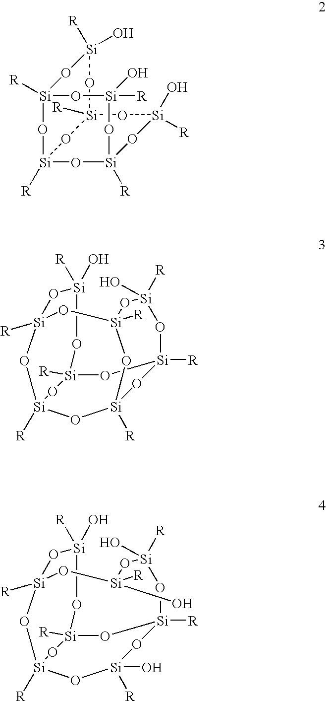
[Si]12([R])O[Si]3([R])O[Si](O)([R])O[Si]([R])(O1)O[Si](O)([R])O[Si]([R])(O2)O[Si]([R])(O)O3.[Si]12([R])O[Si]3([R])O[Si]4([R])O[Si]([R])(O1)O[Si](O)([R])O[Si]([R])(O[Si]([R])(O3)O[Si]([R])(O)O2)O4.[Si]12([R])O[Si]3([R])O[Si]([R])(O)O[Si]([R])(O[Si]([R])(O3)O[Si]([R])(O)O1)O[Si](O)([R])O[Si]([R])(O)O2
